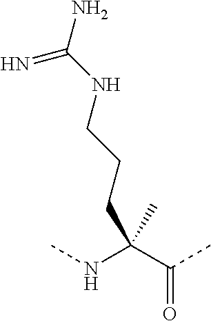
C(C(NC)(C(C)=O)C)CCNC(N)=N
